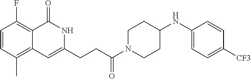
C1=CC(C)=C2C(=C1F)C(=O)NC(CCC(N1CCC(NC3=CC=C([CF3])C=C3)CC1)=O)=C2
